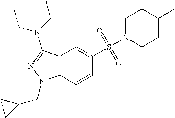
C1(S(=O)(=O)N2CCC(C)CC2)=CC2=C(C=C1)N(CC1CC1)N=C2N(CC)CC
